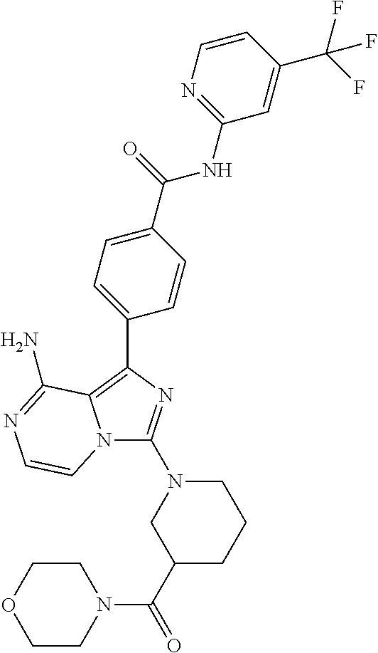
N12C(N3CC(C(=O)N4CCOCC4)CCC3)=NC(C3=CC=C(C(=O)NC4=NC=CC(C(F)(F)F)=C4)C=C3)=C1C(N)=NC=C2
